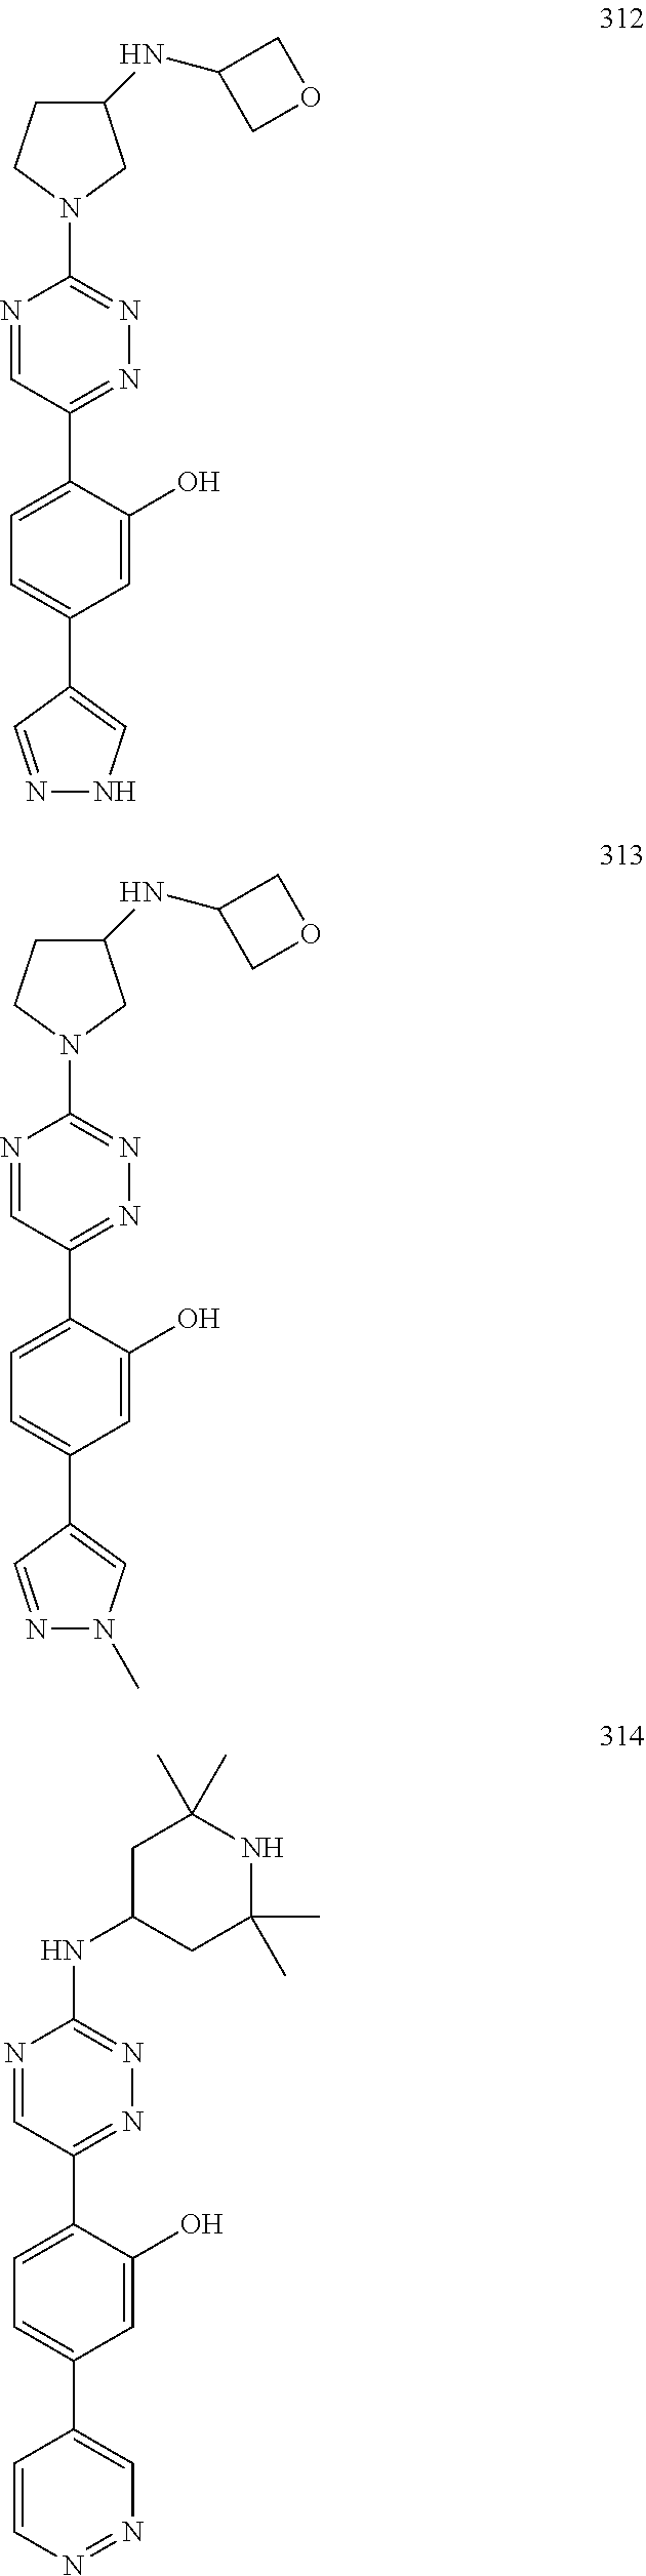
N1=C(C2=CC=C(C3=CNN=C3)C=C2O)C=NC(N2CC(NC3COC3)CC2)=N1.N1=C(C2=CC=C(C3=CN(C)N=C3)C=C2O)C=NC(N2CC(NC3COC3)CC2)=N1.N1=C(C2=CC=C(C3=CN=NC=C3)C=C2O)C=NC(NC2CC(C)(C)NC(C)(C)C2)=N1
